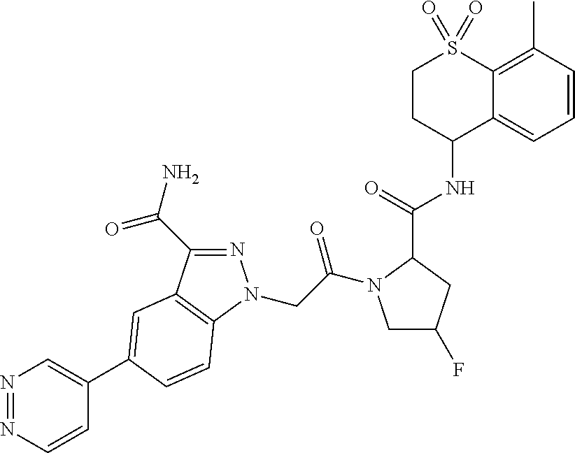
N1=NC=CC(C2=CC3=C(N(CC(=O)N4CC(F)CC4C(NC4C5=CC=CC(C)=C5S(=O)(=O)CC4)=O)N=C3C(=O)N)C=C2)=C1
